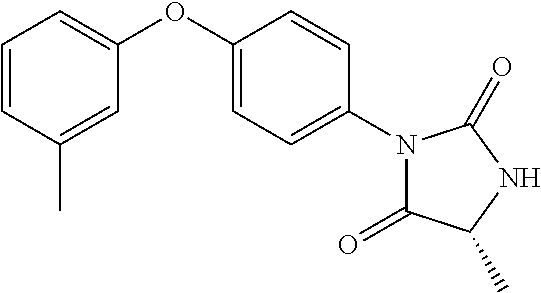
C1=C(OC2=CC=CC(C)=C2)C=CC(N2C(=O)C(C)NC2=O)=C1
